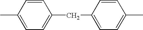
C1=CC(C)=CC=C1CC1=CC=C(C)C=C1
